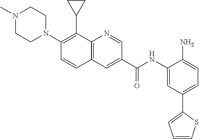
C1(NC(C2=CC3=C(N=C2)C(C2CC2)=C(N2CCN(C)CC2)C=C3)=O)=CC(C2=CC=CS2)=CC=C1N
